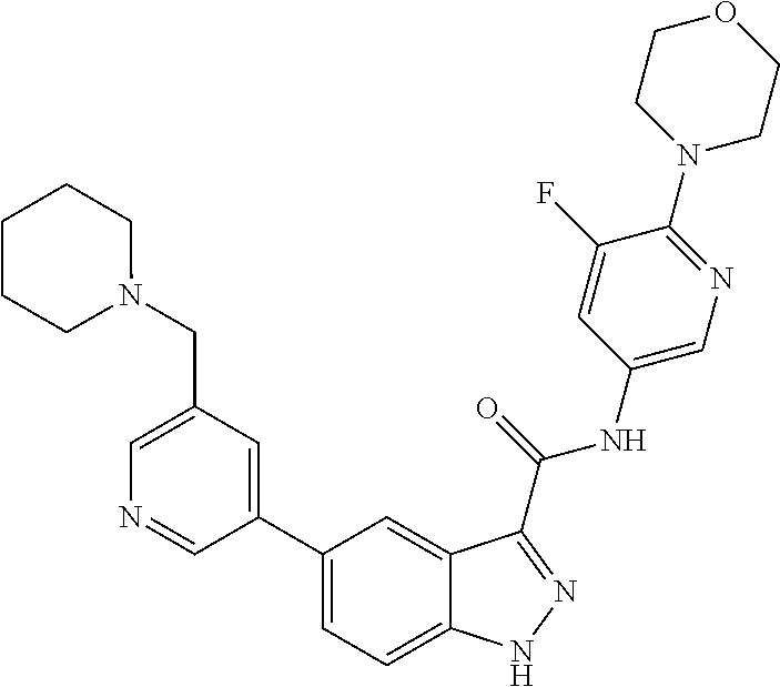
C1(CN2CCCCC2)=CN=CC(C2=CC=C3C(=C2)C(C(NC2=CN=C(N4CCOCC4)C(F)=C2)=O)=NN3)=C1
